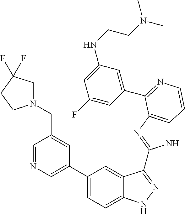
C1(C2=CN=CC(CN3CC(F)(F)CC3)=C2)=CC=C2C(=C1)C(C1=NC3=C(N1)C=CN=C3C1=CC(NCCN(C)C)=CC(F)=C1)=NN2
